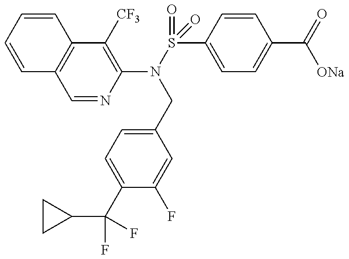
C1=CC=CC2=C1C=NC(N(CC1=CC=C(C(F)(F)C3CC3)C(F)=C1)S(C1=CC=C(C([ONa])=O)C=C1)(=O)=O)=C2[CF3]
